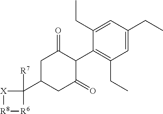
C1=C(CC)C=C(CC)C(C2C(=O)CC(C3([R7])[X][R8][R6]3)CC2=O)=C1CC
